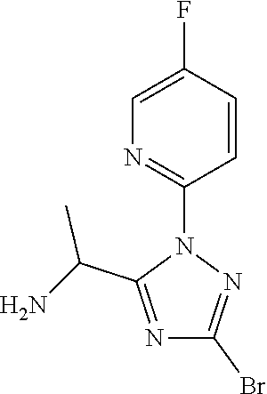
C1(Br)=NN(C2=NC=C(F)C=C2)C(C(N)C)=N1
